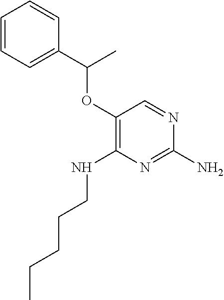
C1(N)=NC(NCCCCC)=C(OC(C2=CC=CC=C2)C)C=N1
